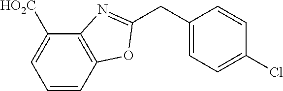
C1=CC2=C(C([HO2C])=C1)N=C(CC1=CC=C(Cl)C=C1)O2
